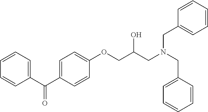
C(C(COC1=CC=C(C(C2=CC=CC=C2)=O)C=C1)O)N(CC1=CC=CC=C1)CC1=CC=CC=C1
